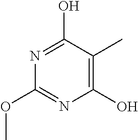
N1=C(O)C(C)=C(O)N=C1OC
